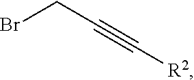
BrCC#C[R2]
